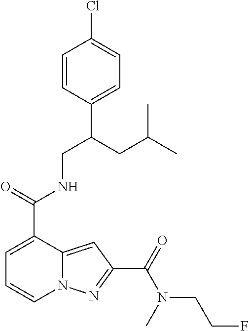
C1=CC(C(CNC(C2=CC=CN3C2=CC(C(=O)N(C)CCF)=N3)=O)CC(C)C)=CC=C1Cl
